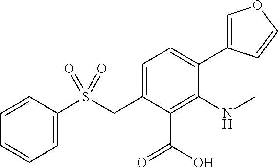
S(CC1=CC=C(C2=COC=C2)C(NC)=C1C(O)=O)(=O)(=O)C1=CC=CC=C1
